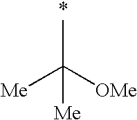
CC([OMe])([Me])[Me]
